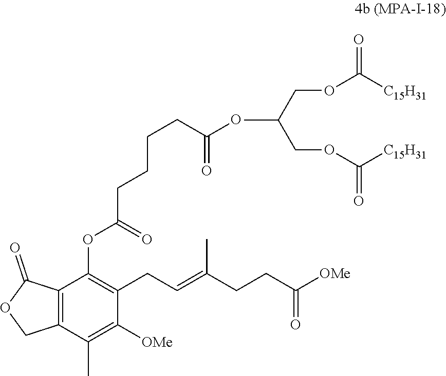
CC(COC([C15H31])=O)COC([C15H31])=O.C12=C(C(C)=C([OMe])C(CC=C(CCC([OMe])=O)C)=C1OC(=O)CCCCC(O)=O)COC2=O
